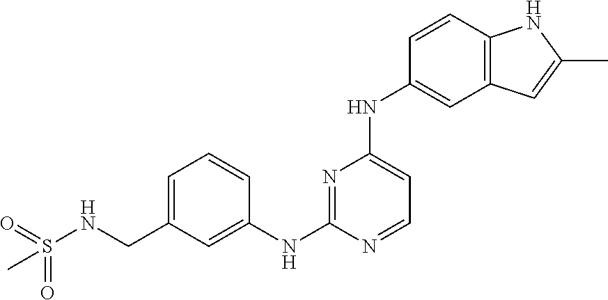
C1=C(CNS(=O)(=O)C)C=C(NC2=NC(NC3=CC4=C(C=C3)NC(C)=C4)=CC=N2)C=C1
